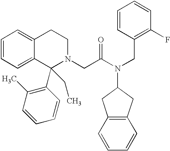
C1=CC=C2C(=C1)CCN(CC(N(CC1=C(F)C=CC=C1)C1CC3=C(C1)C=CC=C3)=O)C2(CC)C1=C(C)C=CC=C1
